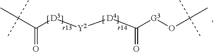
C([D3][Y2][D4]C([G3]OC(C)(C)C)=O)(C(C)(C)C)=O
